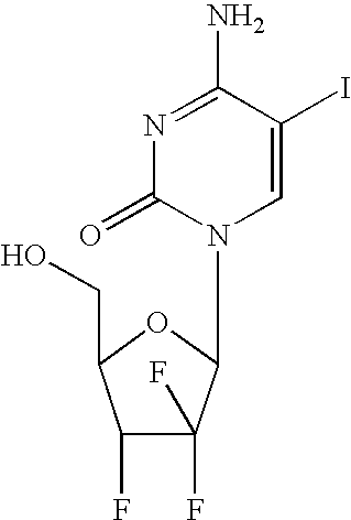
C1=C(I)C(N)=NC(=O)N1C1C(F)(F)C(F)C(CO)O1
